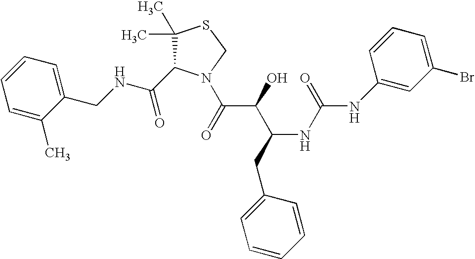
C(NCC1=CC=CC=C1C)(=O)C1C(C)(C)SCN1C(C(C(CC1=CC=CC=C1)NC(=O)NC1=CC(Br)=CC=C1)O)=O
